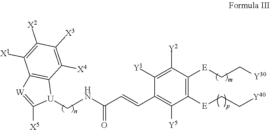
C1([E]CC[Y40])=C([E]CC[Y30])C([Y2])=C([Y1])C(C=CC(=O)NC[U]2C3=C([W]=C2[X5])C([X1])=C([X2])C([X3])=C3[X4])=C1[Y5]
